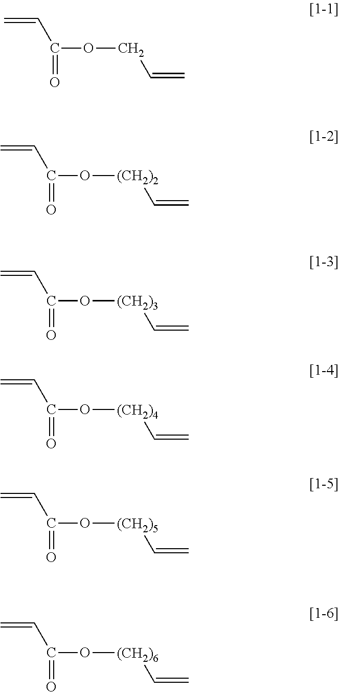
C=CC(OCC=C)=O.C=CC(O[(CH2)2]C=C)=O.C=CC(O[(CH2)3]C=C)=O.C=CC(O[(CH2)4]C=C)=O.C=CC(O[(CH2)5]C=C)=O.C=CC(O[(CH2)6]C=C)=O
